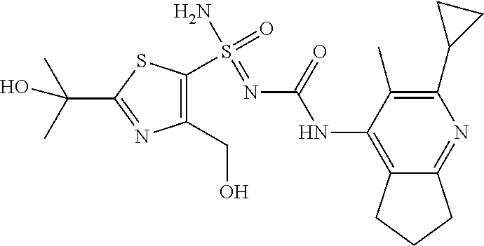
S(=O)(N)(=NC(NC1=C2C(=NC(C3CC3)=C1C)CCC2)=O)C1=C(CO)N=C(C(C)(C)O)S1
